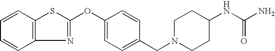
C1=CC2=C(C=C1)N=C(OC1=CC=C(CN3CCC(NC(N)=O)CC3)C=C1)S2
